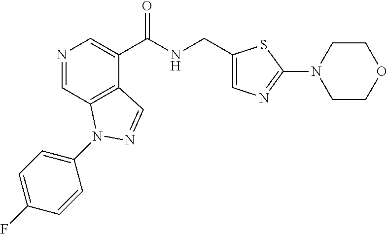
N1=CC2=C(C(C(NCC3=CN=C(N4CCOCC4)S3)=O)=C1)C=NN2C1=CC=C(F)C=C1
